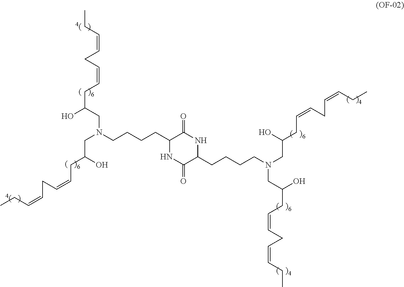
C1(CCCCN(CC(CC=CCC=CCC)O)CC(CC=CCC=CCC)O)NC(=O)C(CCCCN(CC(CC=CCC=CCC)O)CC(CC=CCC=CCC)O)NC1=O
